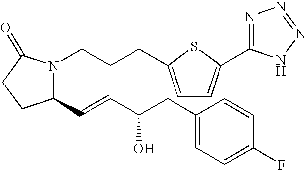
N1(CCCC2=CC=C(C3=NN=NN3)S2)C(C=CC(CC2=CC=C(F)C=C2)O)CCC1=O
